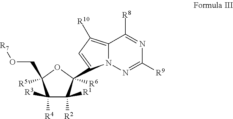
C1([R3])([R4])C([R2])([R1])C(C2=CC([R10])=C3N2N=C([R9])N=C3[R8])([R6])OC1([R5])CO[R7]
